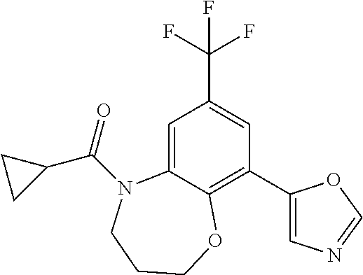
C1=C2C(=C(C3=CN=CO3)C=C1C(F)(F)F)OCCCN2C(C1CC1)=O
